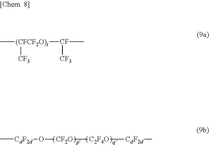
C[CdF2d]O[CF2O][C2F4O][CdF2d]C.C[(CFCF2O)t]([CF](C)[CF3])[CF3]
